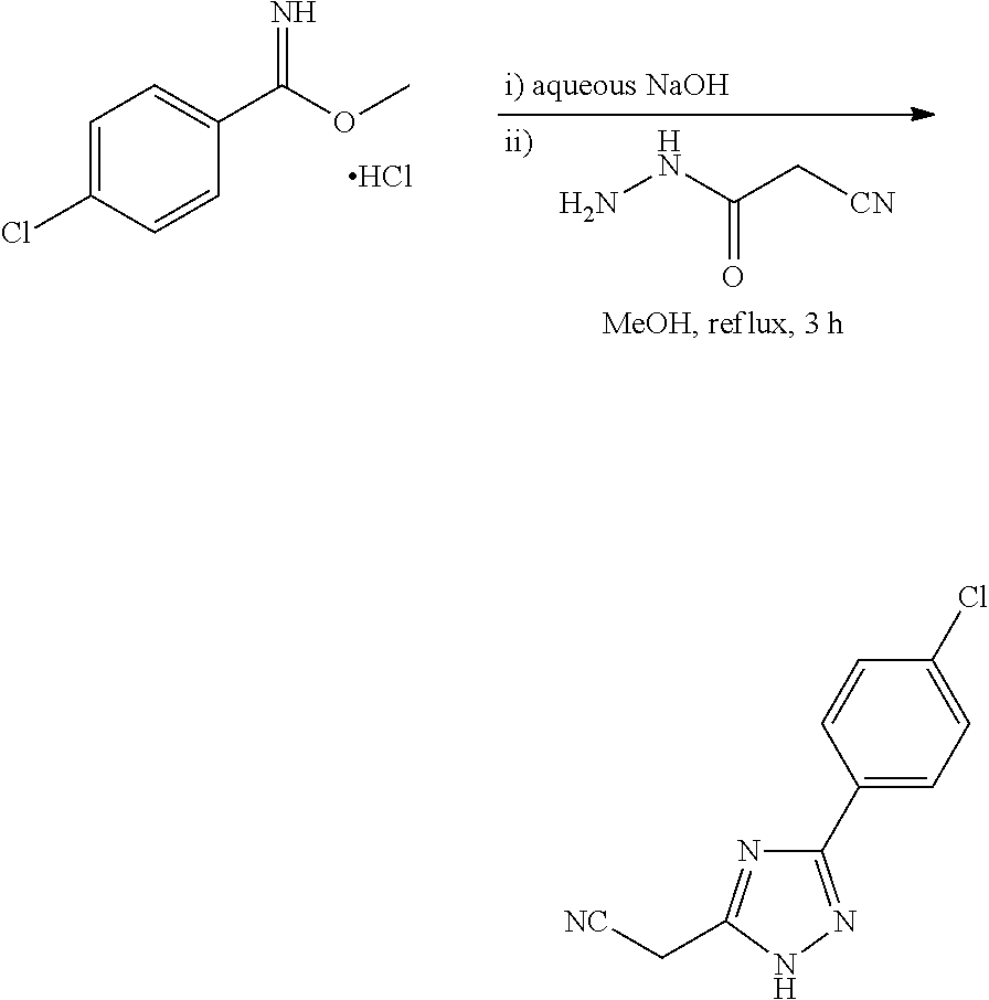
C1=C(Cl)C=CC(C(OC)=N)=C1.Cl.NNC(C[CN])=O.C1(C2=CC=C(Cl)C=C2)=NNC(C[NC])=N1
